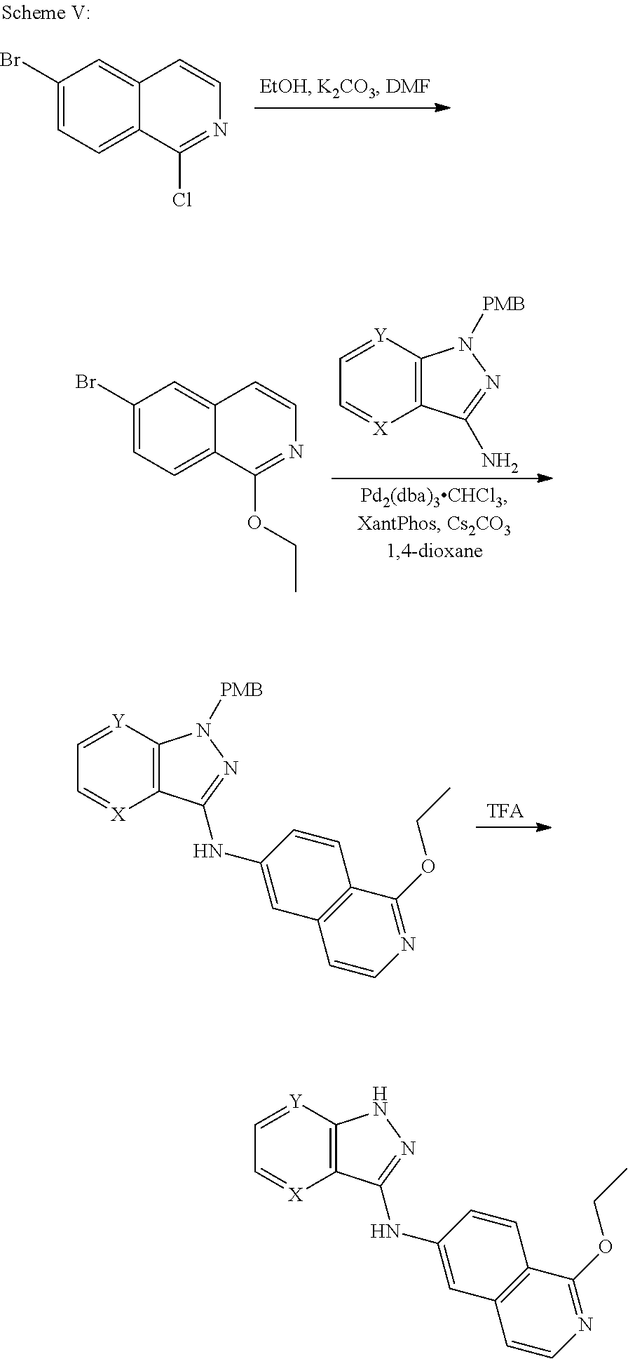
C1(Br)=CC=C2C(=C1)C=CN=C2Cl.C1=[Y]C2=C([X]=C1)C(N)=NN2[PMB].C1(Br)=CC=C2C(=C1)C=CN=C2OCC.C1=[Y]C2=C([X]=C1)C(NC1=CC3=C(C=C1)C(OCC)=NC=C3)=NN2[PMB].C1=[Y]C2=C([X]=C1)C(NC1=CC3=C(C=C1)C(OCC)=NC=C3)=NN2
